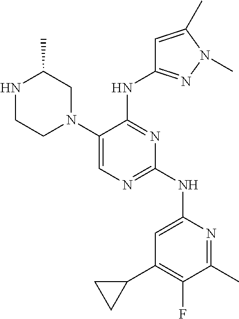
N1CCN(C2=CN=C(NC3=CC(C4CC4)=C(F)C(C)=N3)N=C2NC2=NN(C)C(C)=C2)CC1C
